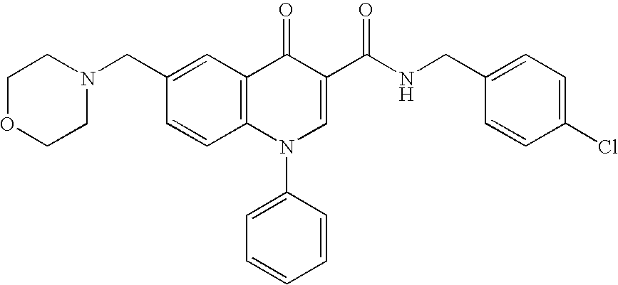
C1OCCN(CC2=CC3=C(C=C2)N(C2=CC=CC=C2)C=C(C(NCC2=CC=C(Cl)C=C2)=O)C3=O)C1
